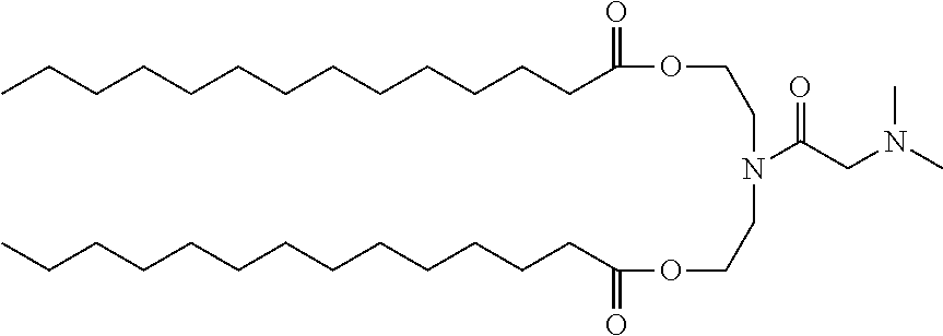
CCCCCCCCCCCCCC(OCCN(CCOC(CCCCCCCCCCCCC)=O)C(CN(C)C)=O)=O
